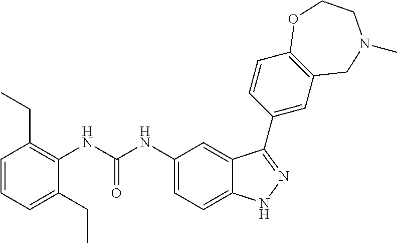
C1(NC(NC2=CC=C3C(=C2)C(C2=CC4=C(C=C2)OCCN(C)C4)=NN3)=O)=C(CC)C=CC=C1CC
